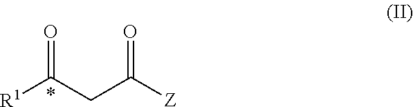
O=C(CC([Z])=O)[R1]
